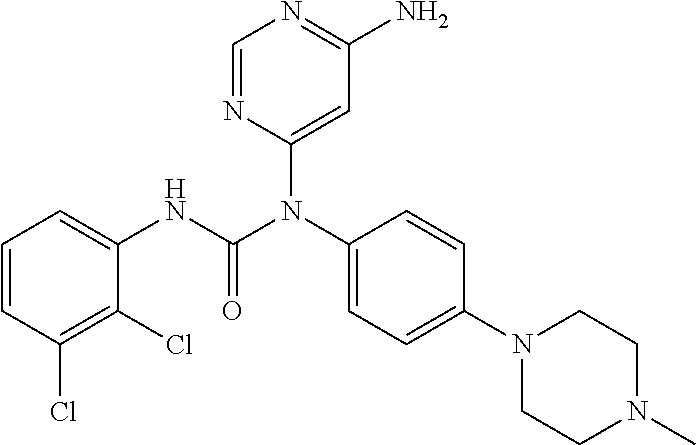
C1=CC(Cl)=C(Cl)C(NC(N(C2=CC(N)=NC=N2)C2=CC=C(N3CCN(C)CC3)C=C2)=O)=C1
